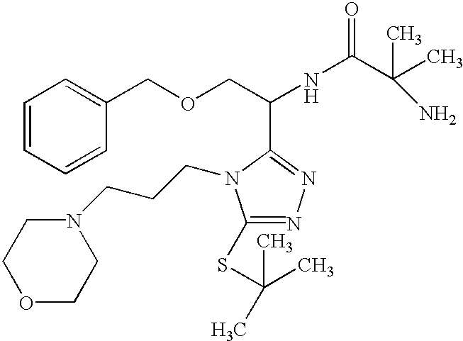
C1=CC=CC(COCC(NC(=O)C(C)(N)C)C2=NN=C(SC(C)(C)C)N2CCCN2CCOCC2)=C1
